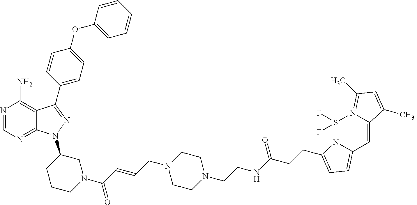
N1=CN=C2C(=C1N)C(C1=CC=C(OC3=CC=CC=C3)C=C1)=NN2C1CCCN(C(C=CCN2CCN(CCNC(CCC3=CC=C4N3S(F)(F)N3=C(C)C=C(C)C3=C4)=O)CC2)=O)C1
